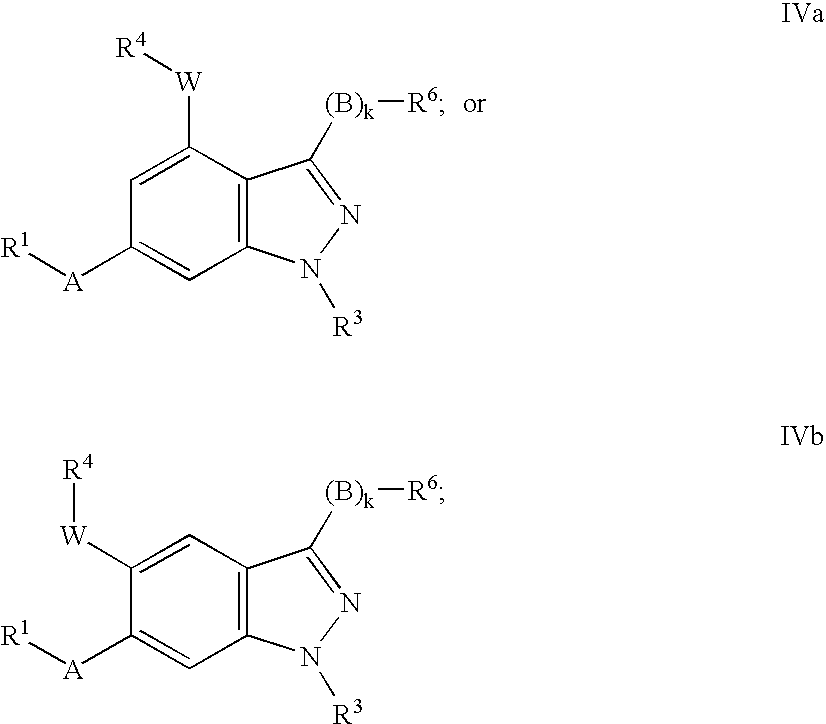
C1([A][R1])=CC2=C(C([W][R4])=C1)C([(B)k][R6])=NN2[R3].C1([A][R1])=CC2=C(C=C1[W][R4])C([(B)k][R6])=NN2[R3]
